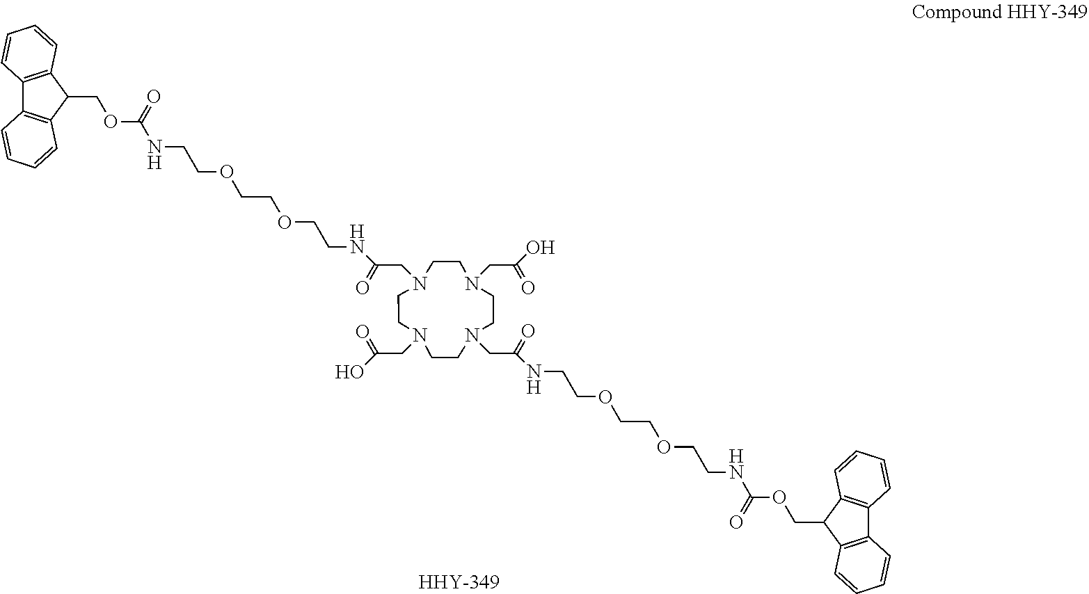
N1(CC(O)=O)CCN(CC(=O)NCCOCCOCCNC(OCC2C3=C(C4=C2C=CC=C4)C=CC=C3)=O)CCN(CC(O)=O)CCN(CC(NCCOCCOCCNC(OCC2C3=C(C4=C2C=CC=C4)C=CC=C3)=O)=O)CC1
